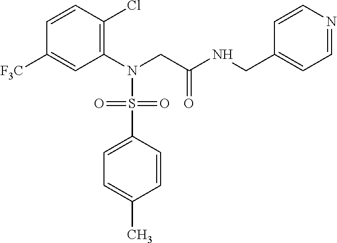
C1(N(CC(NCC2=CC=NC=C2)=O)S(C2=CC=C(C)C=C2)(=O)=O)=C(Cl)C=CC([F3C])=C1
